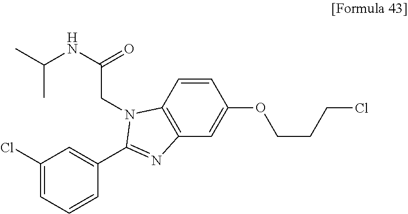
C(C(NC(C)C)=O)N1C2=C(C=C(OCCCCl)C=C2)N=C1C1=CC(Cl)=CC=C1
